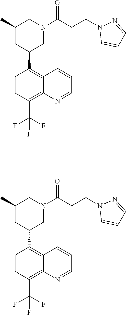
C1(C)CC(C2=C3C(=C(C(F)(F)F)C=C2)N=CC=C3)CN(C(CCN2C=CC=N2)=O)C1.C1(C)CC(C2=C3C(=C(C(F)(F)F)C=C2)N=CC=C3)CN(C(CCN2C=CC=N2)=O)C1
